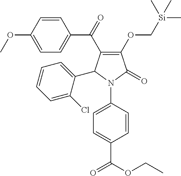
C1(OC[Si](C)(C)C)=C(C(C2=CC=C(OC)C=C2)=O)C(C2=CC=CC=C2Cl)N(C2=CC=C(C(OCC)=O)C=C2)C1=O
